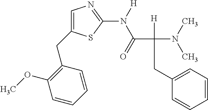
C1=CC(CC2=CN=C(N(C(C([H])(CC3=CC=CC=C3)N(C)C)=O)[H])S2)=C(OC)C=C1
